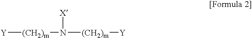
[Y][(CH2)m]N([X])[(CH2)m][Y]
